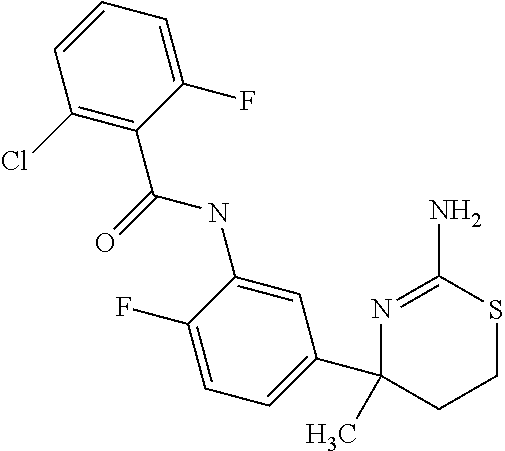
CC1(C2=CC=C(F)C(NC(C3=C(Cl)C=CC=C3F)=O)=C2)N=C(N)SCC1
